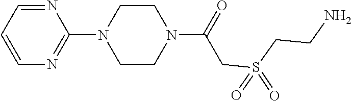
N1=CC=CN=C1N1CCN(C(=O)CS(=O)(CCN)=O)CC1
